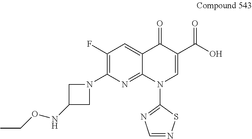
C1(F)=C(N2CC(NOCC)C2)N=C2C(=C1)C(=O)C(C(O)=O)=CN2C1=NC=NS1
